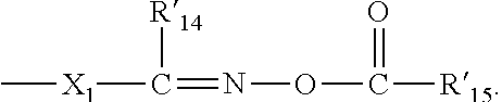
C(=NOC([R15])=O)([X1]C)[R14]
